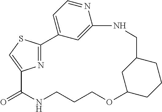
N1=C2SC=C1C(=O)NCCCOC1CCCC(C1)CNC1=CC2=CC=N1
